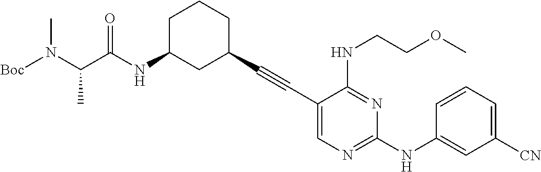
[Boc]N(C(C(NC1CC(C#CC2=CN=C(NC3=CC([CN])=CC=C3)N=C2NCCOC)CCC1)=O)C)C
